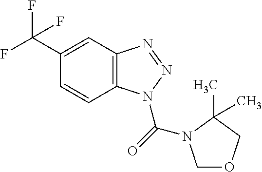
C1(C(F)(F)F)=CC2=C(C=C1)N(C(=O)N1COCC1(C)C)N=N2
